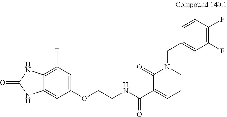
C(NC(C1=CC=CN(CC2=CC(F)=C(F)C=C2)C1=O)=O)COC1=CC(F)=C2C(=C1)NC(=O)N2
